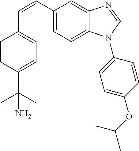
C(=CC1=CC=C2C(=C1)N=CN2C1=CC=C(OC(C)C)C=C1)C1=CC=C(C(C)(C)N)C=C1
